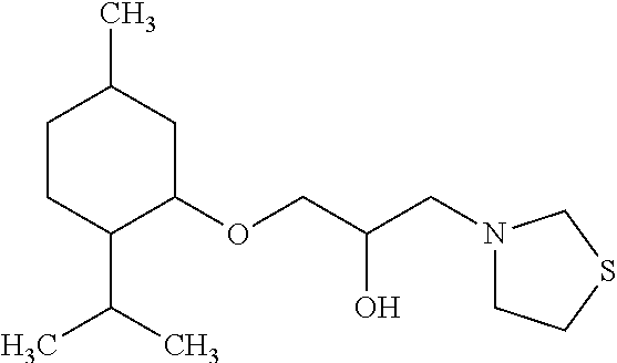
C1CC(C(C)C)C(OCC(CN2CCSC2)O)CC1C
